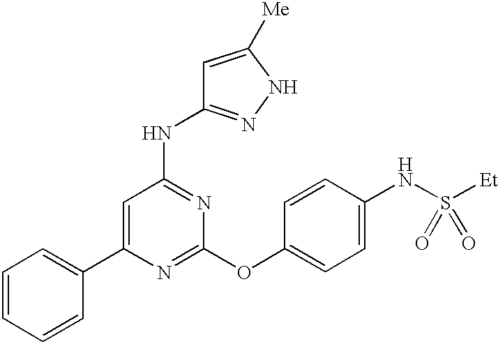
C1=CC=CC(C2=CC(NC3=NNC([Me])=C3)=NC(OC3=CC=C(NS([Et])(=O)=O)C=C3)=N2)=C1
